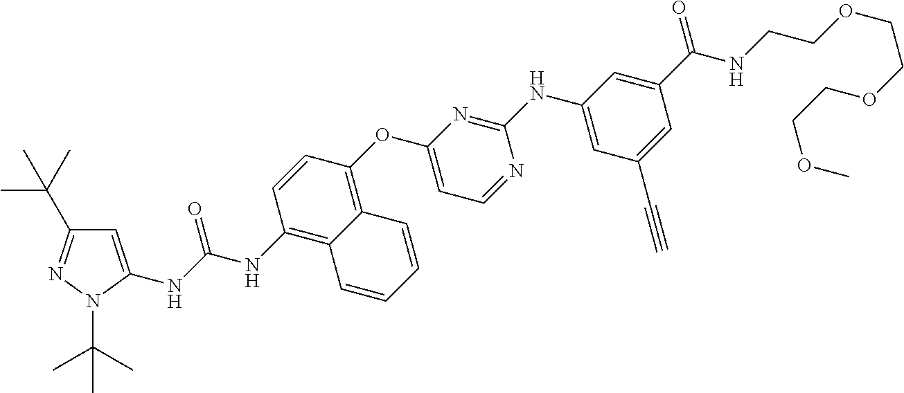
C1=C(NC(NC2=C3C(=C(OC4=CC=NC(NC5=CC(C#C)=CC(C(NCCOCCOCCOC)=O)=C5)=N4)C=C2)C=CC=C3)=O)N(C(C)(C)C)N=C1C(C)(C)C
